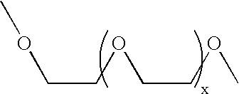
C(COCCOC)OC
